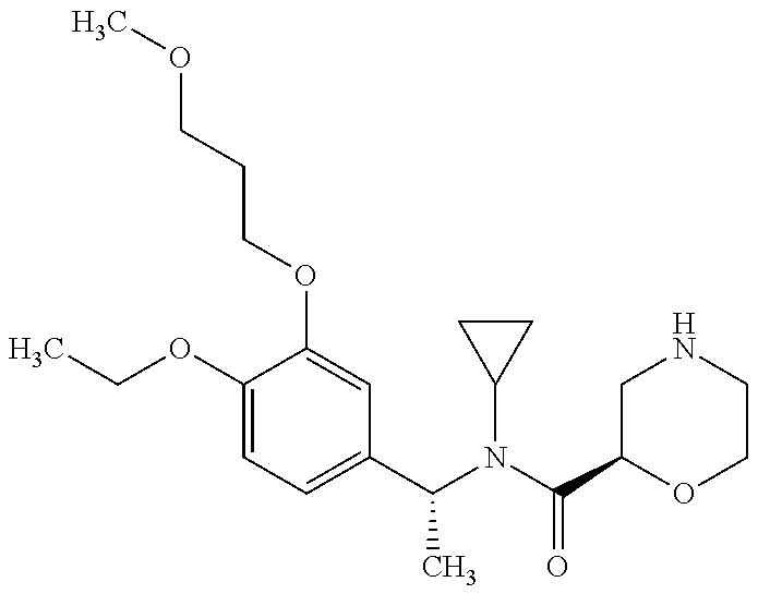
COCCCOC1=CC(C(C)N(C2CC2)C(=O)C2OCCNC2)=CC=C1OCC
